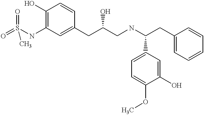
O=S(NC1=C(O)C=CC(CC(CNC(CC2=CC=CC=C2)C2=CC=C(OC)C(O)=C2)O)=C1)(=O)C
